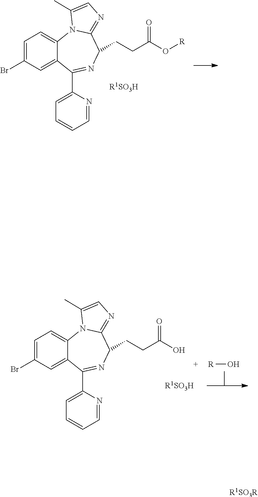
C1=C(Br)C=C2C(=C1)N1C(=NC=C1C)C(CCC(O[R])=O)N=C2C1=CC=CC=N1.[R1SO3H].C1=C(Br)C=C2C(=C1)N1C(=NC=C1C)C(CCC(O)=O)N=C2C1=CC=CC=N1.[R1SO3H].[R]O.[R1SO3R]
